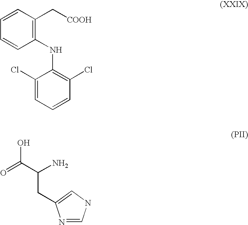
C1(NC2=C(Cl)C=CC=C2Cl)=C(C[COOH])C=CC=C1.OC(=O)C(CC1=CNC=N1)N
